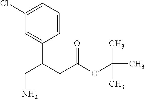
C1(Cl)=CC=CC(C(CC(=O)OC(C)(C)C)CN)=C1
